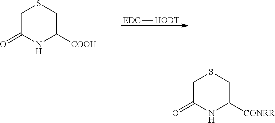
[EDC][HOBT].C1C(=O)NC([COOH])CS1.C1C(=O)NC([CONRR])CS1
